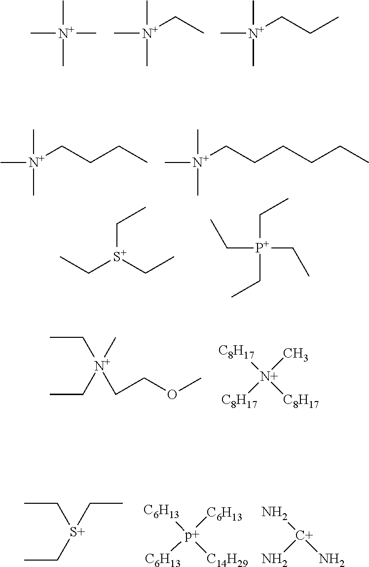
C[N+](C)(C)C.C[N+](C)(C)CC.C[N+](C)(C)CCC.C[N+](C)(C)CCCC.C[N+](C)(C)CCCCCC.CC[S+](CC)CC.C([P+](CC)(CC)CC)C.[N+](C)(CCOC)(CC)CC.[C8H17][N+](C)([C8H17])[C8H17].[S+](CC)(CC)CC.[C6H13][p+]([C6H13])([C6H13])[C14H29].N[C+](N)N
